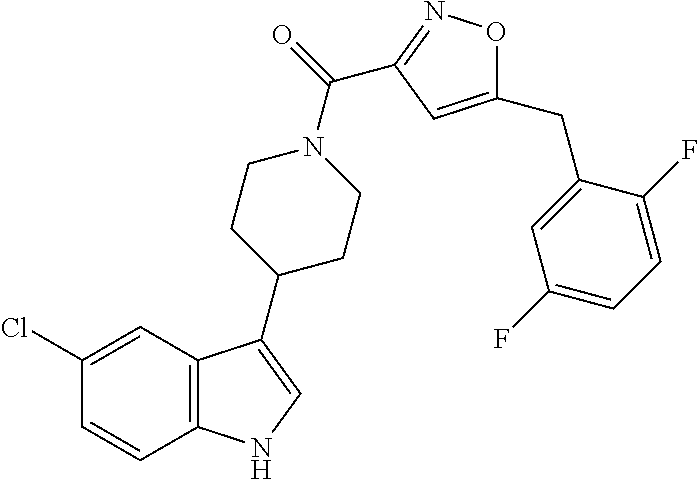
C12=C(C=C(Cl)C=C1)C(C1CCN(C(=O)C3=NOC(CC4=CC(F)=CC=C4F)=C3)CC1)=CN2
